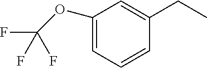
C1(OC(F)(F)F)=CC=CC(CC)=C1
